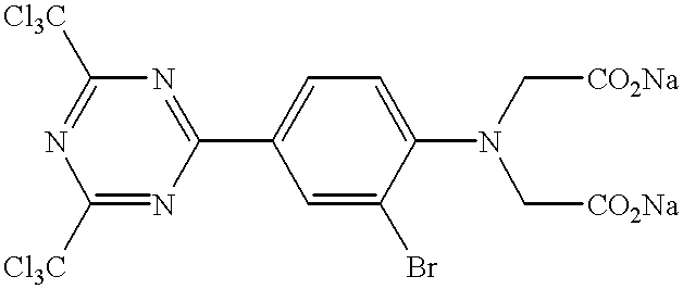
C1([Cl3C])=NC([Cl3C])=NC(C2=CC=C(N(C[CO2Na])C[CO2Na])C(Br)=C2)=N1
